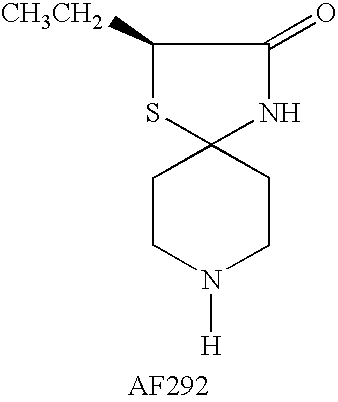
N1([H])CCC2(CC1)NC(=O)C([CH3CH2])S2
